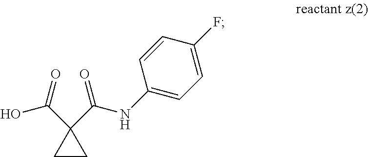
C1CC1(C(=O)NC1=CC=C(F)C=C1)C(=O)O
